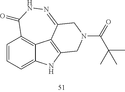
C1=CC=C2C3=C1C(=O)NN=C1C3=C(N2)CN(C(=O)C(C)(C)C)C1
